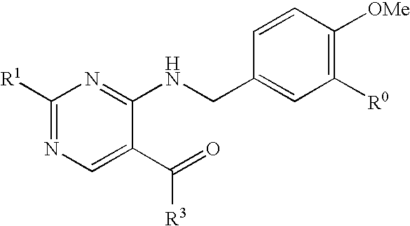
C1([R1])=NC=C(C(=O)[R3])C(NCC2=CC([R0])=C([OMe])C=C2)=N1
